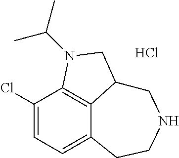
C1(Cl)=CC=C2C3=C1N(C(C)C)CC3CNCC2.Cl
